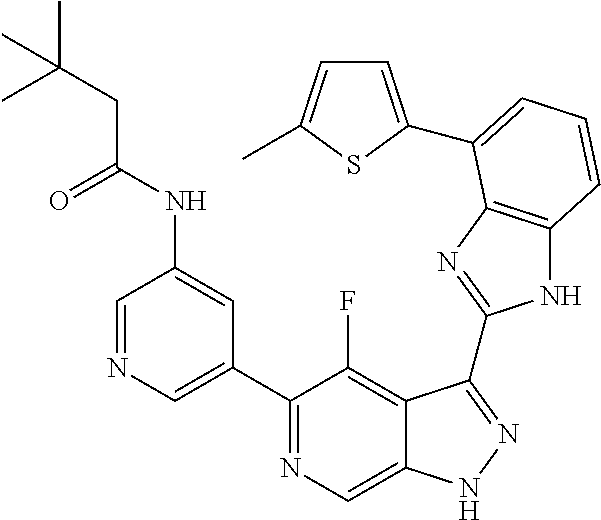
C1=NC=C(C2=NC=C3C(=C2F)C(C2=NC4=C(N2)C=CC=C4C2=CC=C(C)S2)=NN3)C=C1NC(CC(C)(C)C)=O
